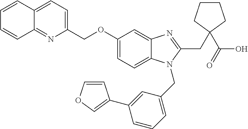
C12=CC=C(COC3=CC=C4C(=C3)N=C(CC3(C(O)=O)CCCC3)N4CC3=CC=CC(C4=COC=C4)=C3)N=C1C=CC=C2
